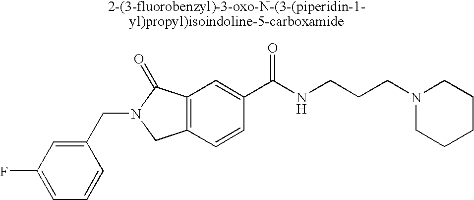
C1=C(F)C=C(CN2CC3=C(C2=O)C=C(C(NCCCN2CCCCC2)=O)C=C3)C=C1
